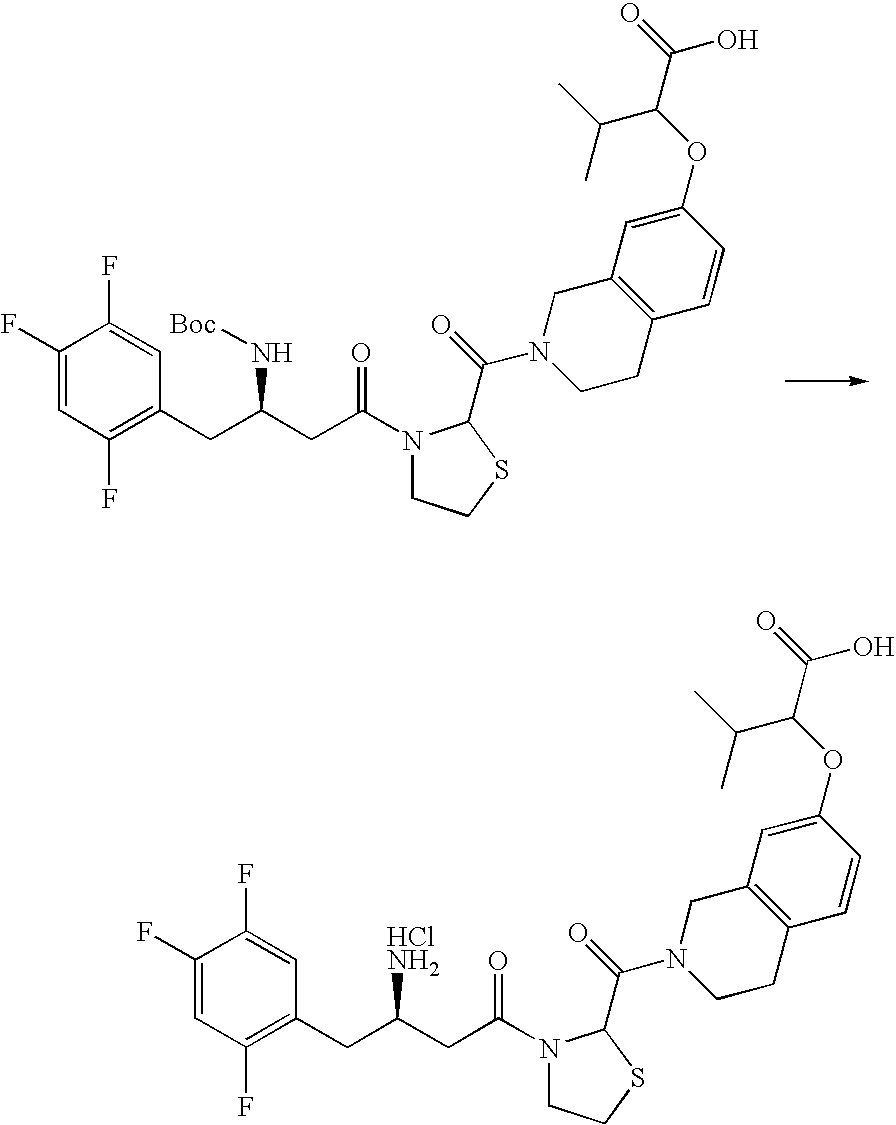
C1(F)=CC(F)=C(CC(CC(=O)N2CCSC2C(=O)N2CCC3=C(C2)C=C(OC(C(=O)O)C(C)C)C=C3)N[Boc])C=C1F.C1(F)=CC(F)=C(CC(CC(=O)N2CCSC2C(=O)N2CCC3=C(C2)C=C(OC(C(=O)O)C(C)C)C=C3)[HClNH2])C=C1F
